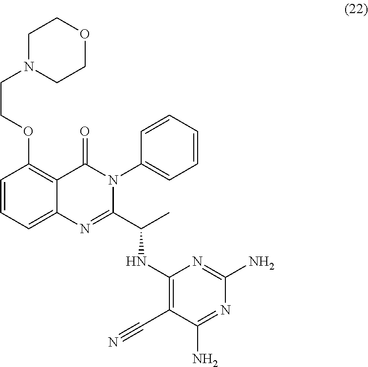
C1=CC(OCCN2CCOCC2)=C2C(=C1)N=C(C(C)NC1=C(C#N)C(N)=NC(N)=N1)N(C1=CC=CC=C1)C2=O
